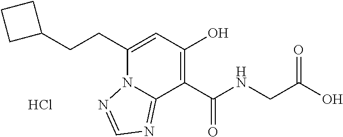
C1(CCC2=CC(O)=C(C(NCC(O)=O)=O)C3=NC=NN23)CCC1.Cl
